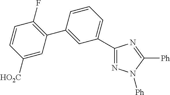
C1(C2=C(F)C=CC([HO2C])=C2)=CC(C2=NN([Ph])C([Ph])=N2)=CC=C1
